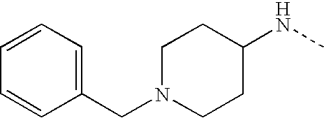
C1(CN2CCC(NC)CC2)=CC=CC=C1
